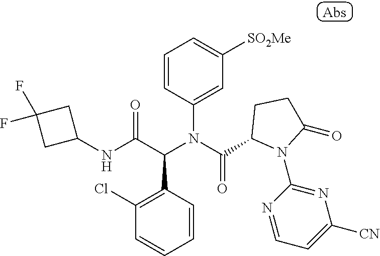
C1=CC(N(C(C2N(C3=NC([CN])=CC=N3)C(=O)CC2)=O)C(C(NC2CC(F)(F)C2)=O)C2=C(Cl)C=CC=C2)=CC([SO2Me])=C1
